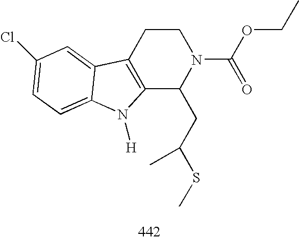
C12=C(CCN(C(OCC)=O)C1CC(SC)C)C1=CC(Cl)=CC=C1N2[H]
